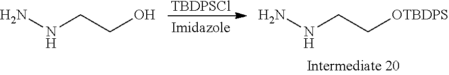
[TBDPSCl].NNCC[OTBDPS].NNCCO
